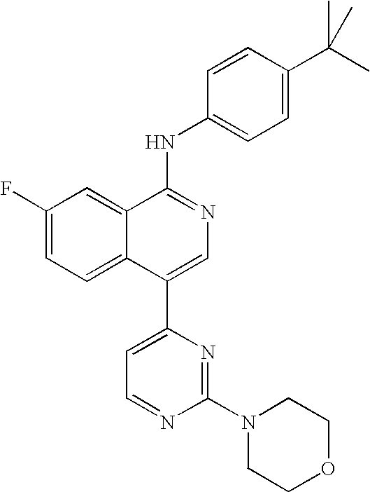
C1(F)=CC=C2C(=C1)C(NC1=CC=C(C(C)(C)C)C=C1)=NC=C2C1=CC=NC(N2CCOCC2)=N1
